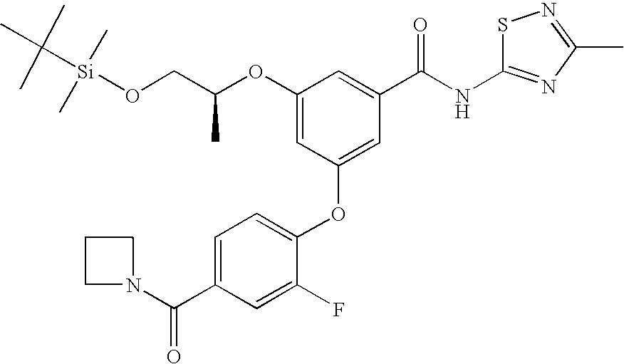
O(C1=CC(OC2=CC=C(C(N3CCC3)=O)C=C2F)=CC(C(NC2=NC(C)=NS2)=O)=C1)C(CO[Si](C(C)(C)C)(C)C)C
